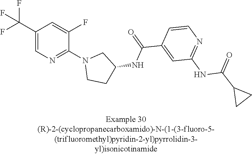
C1(C(F)(F)F)=CN=C(N2CCC(NC(C3=CC(NC(C4CC4)=O)=NC=C3)=O)C2)C(F)=C1
